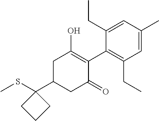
CSC1(C2CC(=O)C(C3=C(CC)C=C(C)C=C3CC)=C(O)C2)CCC1
